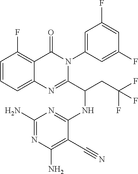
C1=CC=C2C(=C1F)C(=O)N(C1=CC(F)=CC(F)=C1)C(C(CC(F)(F)F)NC1=NC(N)=NC(N)=C1C#N)=N2
